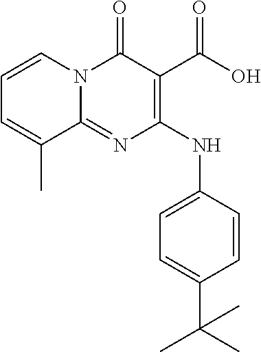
C1=CN2C(=NC(NC3=CC=C(C(C)(C)C)C=C3)=C(C(O)=O)C2=O)C(C)=C1
